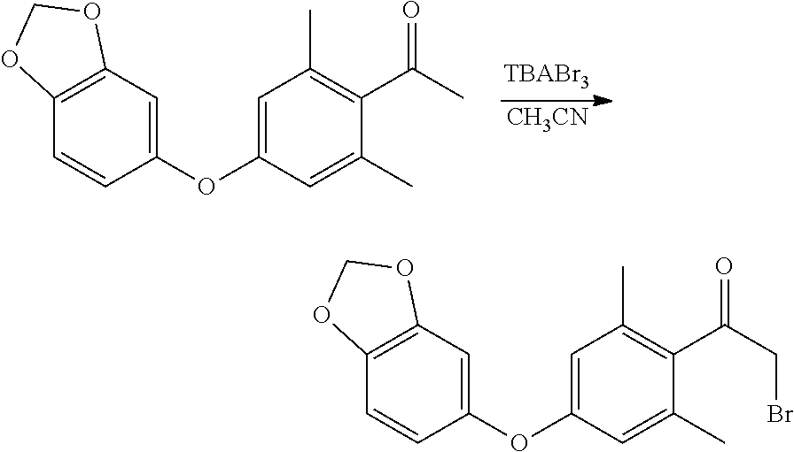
C1(C)=CC(OC2=CC3=C(C=C2)OCO3)=CC(C)=C1C(C)=O.[CH3CN].C1(C)=CC(OC2=CC3=C(C=C2)OCO3)=CC(C)=C1C(CBr)=O
